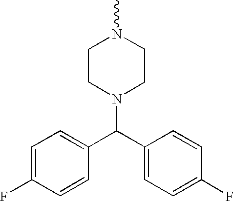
C(N1CCN(C)CC1)(C1=CC=C(F)C=C1)C1=CC=C(F)C=C1
